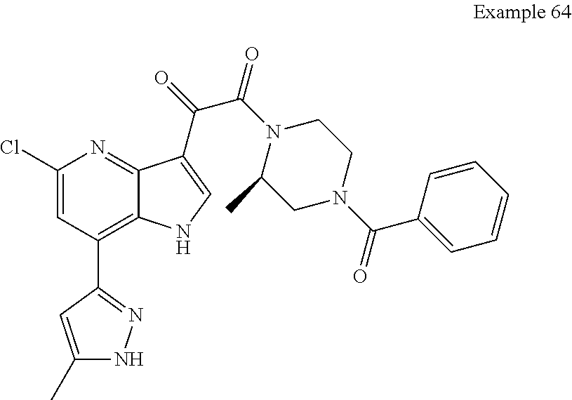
C1(C2=C3C(=NC(Cl)=C2)C(C(=O)C(N2C(C)CN(C(C4=CC=CC=C4)=O)CC2)=O)=CN3)=NNC(C)=C1
